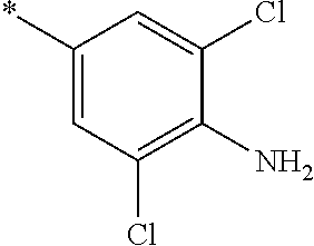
C1(*)=CC(Cl)=C(N)C(Cl)=C1
